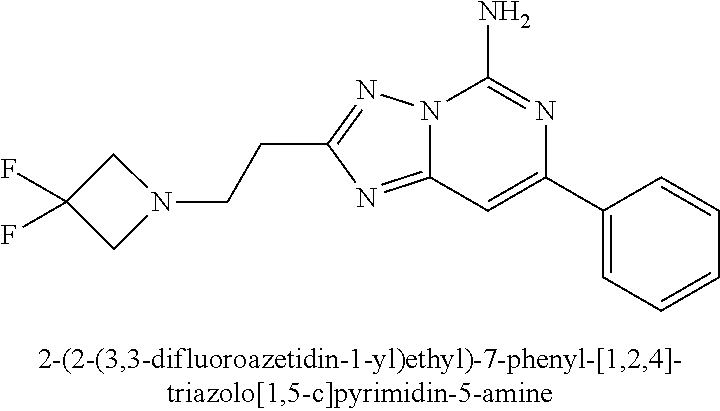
N12C(=NC(CCN3CC(F)(F)C3)=N1)C=C(C1=CC=CC=C1)N=C2N
